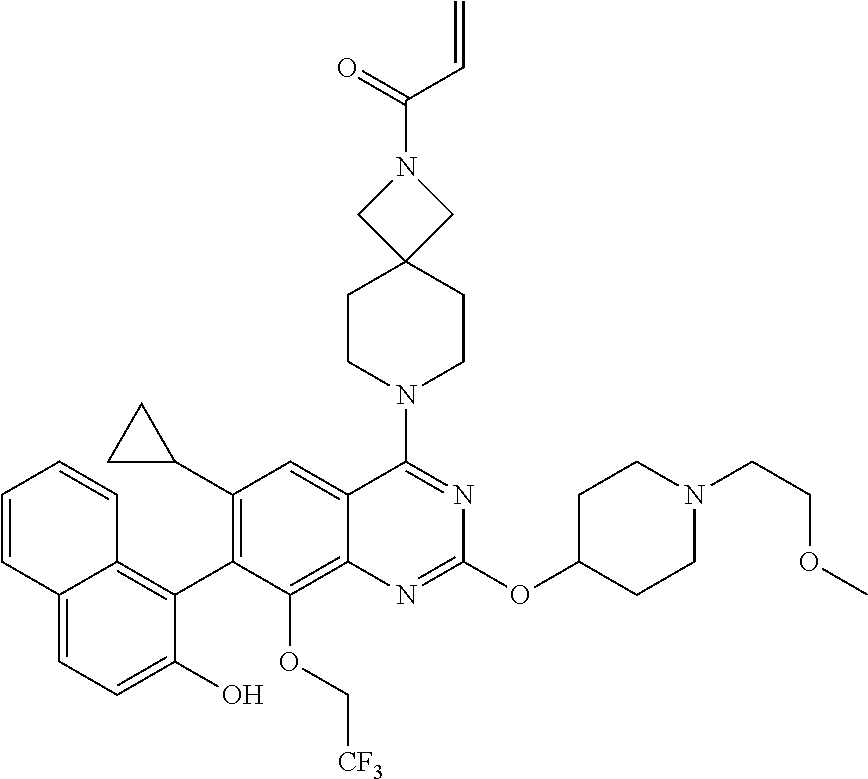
C12=CC=C(O)C(C3=C(C4CC4)C=C4C(=C3OC[CF3])N=C(OC3CCN(CCOC)CC3)N=C4N3CCC4(CC3)CN(C(=O)C=C)C4)=C1C=CC=C2
